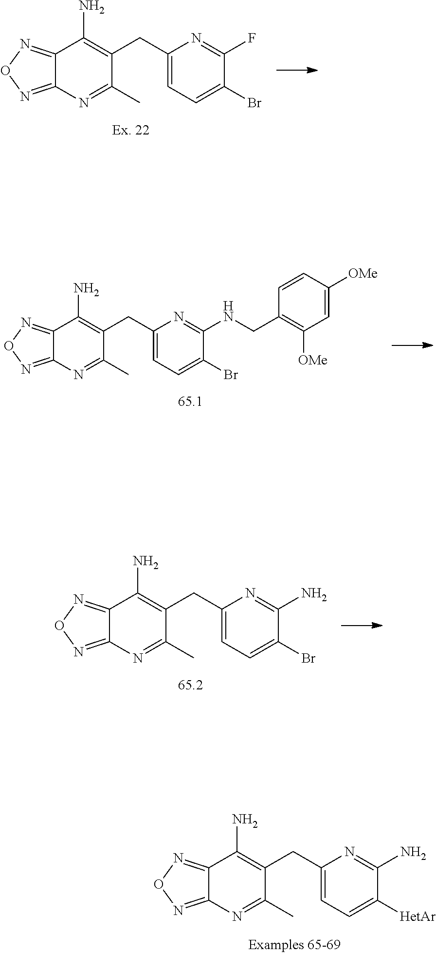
C12=NON=C1N=C(C)C(CC1=CC=C(Br)C(F)=N1)=C2N.C12=NON=C1N=C(C)C(CC1=CC=C(Br)C(NCC3=C([OMe])C=C([OMe])C=C3)=N1)=C2N.C12=NON=C1N=C(C)C(CC1=CC=C(Br)C(N)=N1)=C2N.C12=NON=C1N=C(C)C(CC1=CC=C([HetAr])C(N)=N1)=C2N
